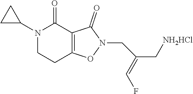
N1(C2CC2)CCC2=C(C1=O)C(=O)N(CC(C[NH2HCl])=CF)O2
